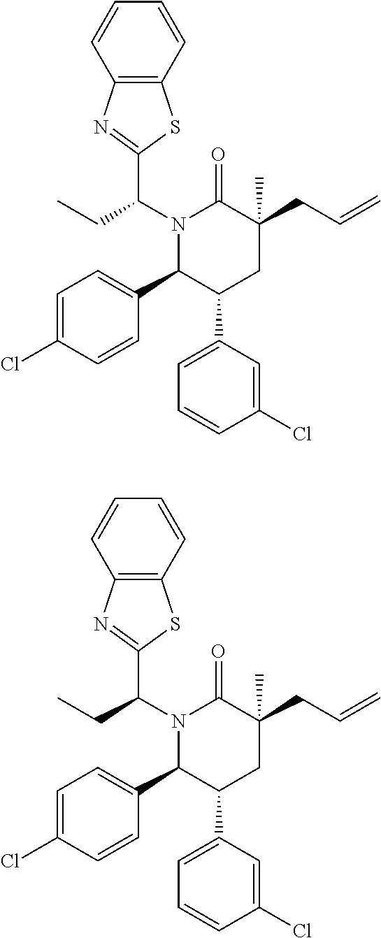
N1(C(C2=NC3=C(S2)C=CC=C3)CC)C(C2=CC=C(Cl)C=C2)C(C2=CC=CC(Cl)=C2)CC(CC=C)(C)C1=O.N1(C(C2=NC3=C(S2)C=CC=C3)CC)C(C2=CC=C(Cl)C=C2)C(C2=CC=CC(Cl)=C2)CC(CC=C)(C)C1=O
